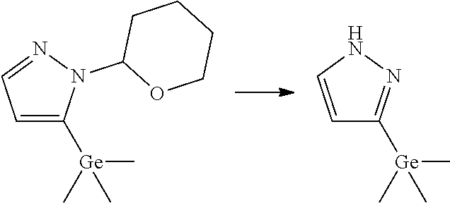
C1=C([Ge](C)(C)C)N(C2OCCCC2)N=C1.C1=CNN=C1[Ge](C)(C)C
